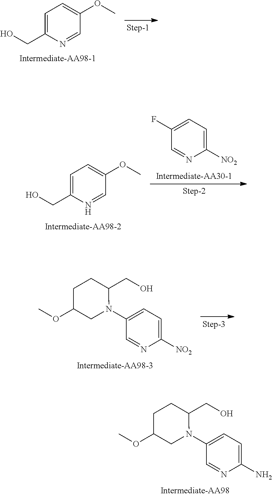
C1=C(CO)N=CC(OC)=C1.C1(F)=CC=C([NO2])N=C1.C1=C(CO)N=CC(OC)=C1.C1=NC([NO2])=CC=C1N1CC(OC)CCC1CO.C1=NC(N)=CC=C1N1CC(OC)CCC1CO
